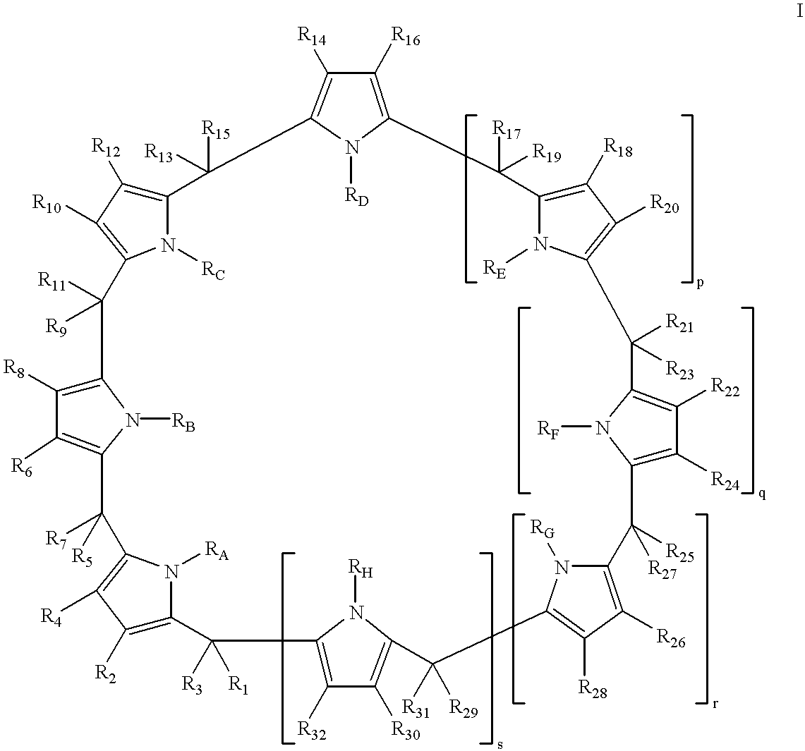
C1([R16])=C2C([R19])([R17])C3=C([R18])C([R20])=C(C([R23])([R21])C4=C([R22])C([R24])=C(C([R27])([R25])C5=C([R26])C([R28])=C(C([R31])([R29])C6=C([R30])C([R32])=C(C([R3])([R1])C7=C([R2])C([R4])=C(C([R7])([R5])C8=C([R6])C([R8])=C(C([R11])([R9])C9=C([R10])C([R12])=C(C([R15])([R13])C(=C1[R14])N2[RD])N9[RC])N8[RB])N7[RA])N6[RH])N5[RG])N4[RF])N3[RE]
